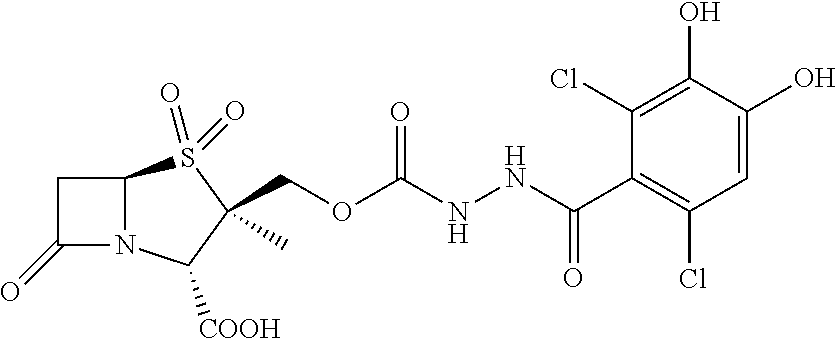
C1C(=O)N2C1S(=O)(=O)C(C)(COC(NNC(C1=C(Cl)C=C(O)C(O)=C1Cl)=O)=O)C2[COOH]
